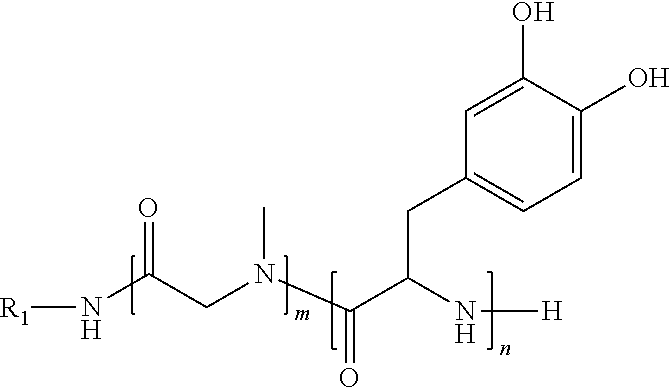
[R1]NC(CN(C(C(N[H])CC1=CC=C(O)C(O)=C1)=O)C)=O
